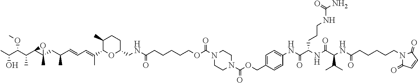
CC(C(C(C1C(CC(C=CC=C(C2OC(CNC(CCCCCOC(N3CCN(C(OCC4=CC=C(NC(C(NC(C(NC(CCCCCN5C(=O)C=CC5=O)=O)C(C)C)=O)CCCNC(N)=O)=O)C=C4)=O)CC3)=O)=O)CCC2C)C)C)(C)O1)C)OC)O
